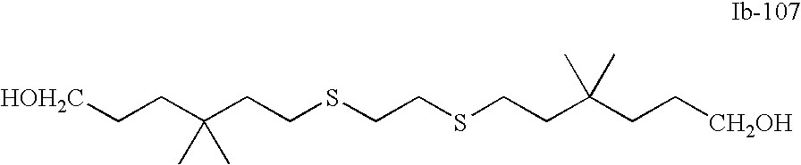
C(CC(CCSCCSCCC(CC[CH2OH])(C)C)(C)C)[HOH2C]
